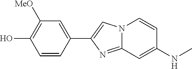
C1=CC(C2=CN3C(=N2)C=C(NC)C=C3)=CC([MeO])=C1O
